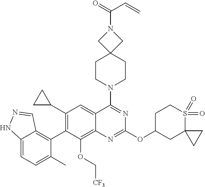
C12=CC=C(C)C(C3=C(C4CC4)C=C4C(=C3OC[CF3])N=C(OC3CC5(S(=O)(=O)CC3)CC5)N=C4N3CCC4(CC3)CN(C(C=C)=O)C4)=C1C=NN2
